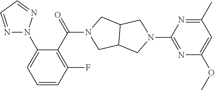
C1(N2N=CC=N2)=CC=CC(F)=C1C(N1CC2C(C1)CN(C1=NC(OC)=CC(C)=N1)C2)=O
